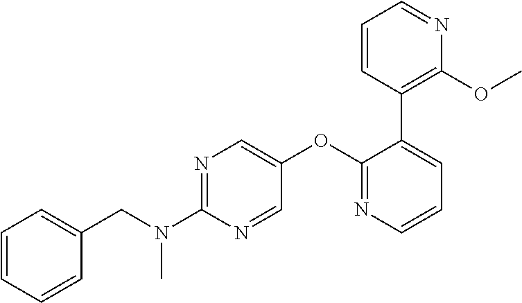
N1=C(N(CC2=CC=CC=C2)C)N=CC(OC2=NC=CC=C2C2=C(OC)N=CC=C2)=C1
